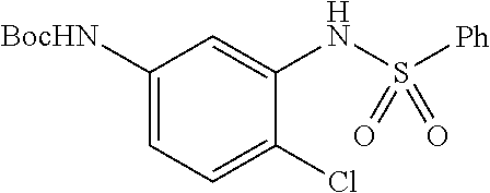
C1([BocHN])=CC=C(Cl)C(NS([Ph])(=O)=O)=C1
